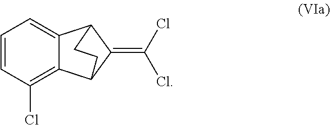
C1=CC(Cl)=C2C(=C1)C1C(=C(Cl)Cl)C2CC1
